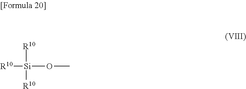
[R10][Si]([R10])([R10])OC
